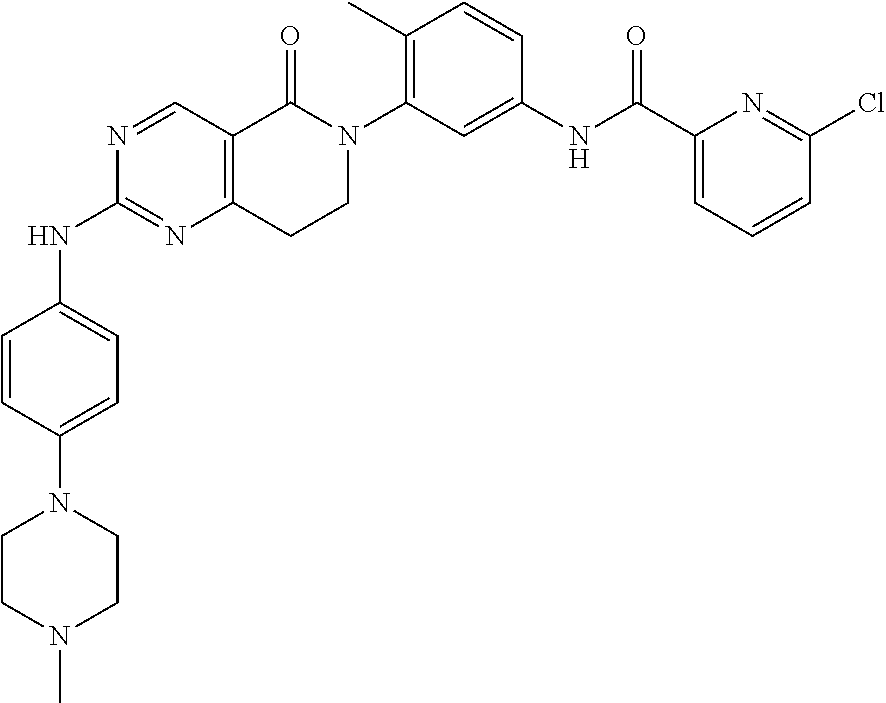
N1(C2=CC=C(NC3=NC4=C(C=N3)C(=O)N(C3=C(C)C=CC(NC(C5=CC=CC(Cl)=N5)=O)=C3)CC4)C=C2)CCN(C)CC1
